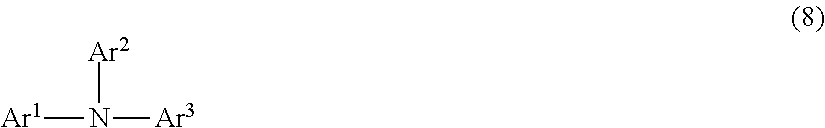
[Ar1]N([Ar3])[Ar2]
